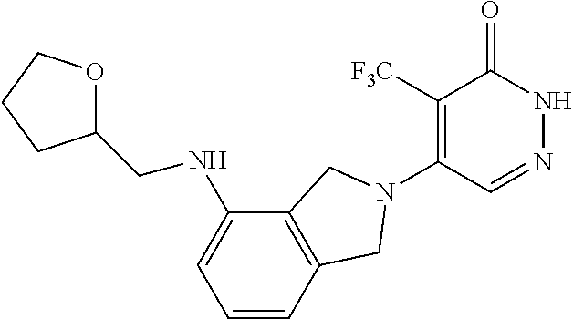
C1([F3C])=C(N2CC3=C(C(NCC4OCCC4)=CC=C3)C2)C=NNC1=O
